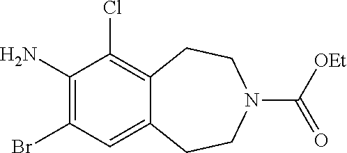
C1(N)=C(Br)C=C2C(=C1Cl)CCN(C(=O)[OEt])CC2
